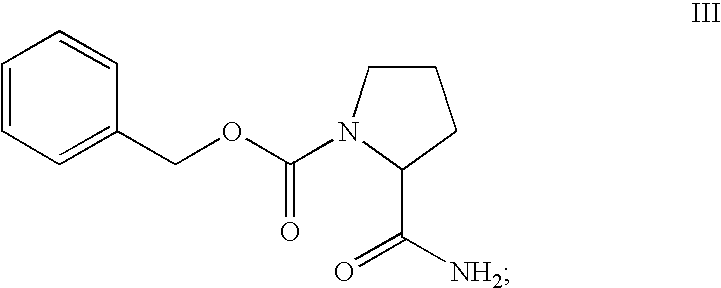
C1=CC=C(COC(N2CCCC2C(=O)[NH2])=O)C=C1
